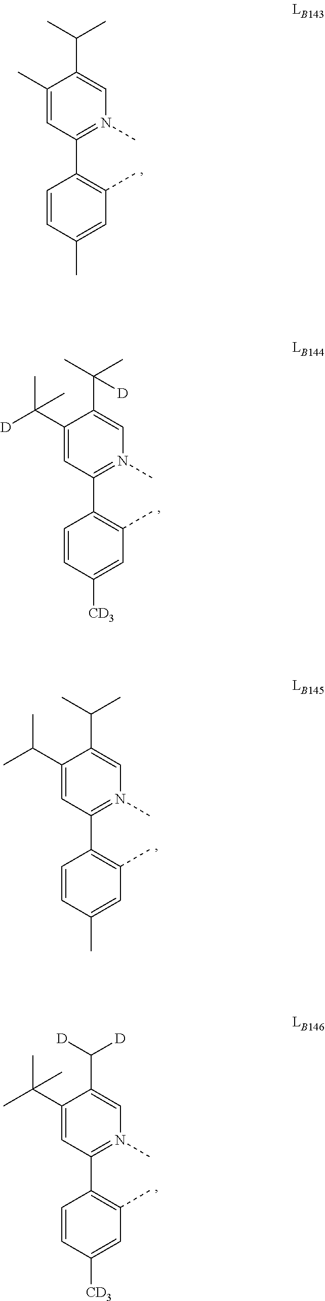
C1(C)=CC(C2=C(C)C=C(C)C=C2)=N(C)C=C1C(C)C.C1(C([D])(C)C)=CC(C2=C(C)C=C([CD3])C=C2)=N(C)C=C1C(C)(C)[D].C1(C(C)C)=CC(C2=C(C)C=C(C)C=C2)=N(C)C=C1C(C)C.C1(C(C)(C)C)=CC(C2=C(C)C=C([CD3])C=C2)=N(C)C=C1C([D])[D]
